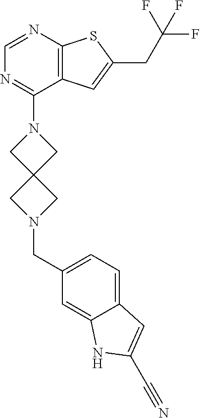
C12=C(C=C(CC(F)(F)F)S1)C(N1CC3(CN(CC4=CC=C5C(=C4)NC(C#N)=C5)C3)C1)=NC=N2
